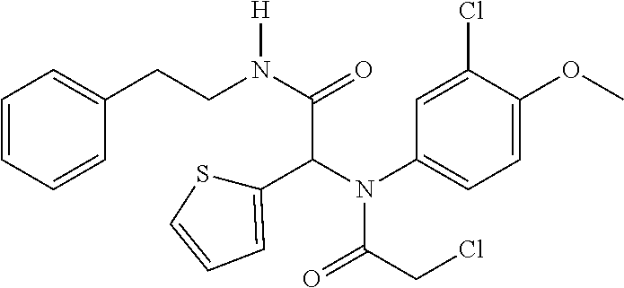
C1=CC=CC(CCN(C(C(N(C2=CC=C(OC)C(Cl)=C2)C(CCl)=O)C2=CC=CS2)=O)[H])=C1
